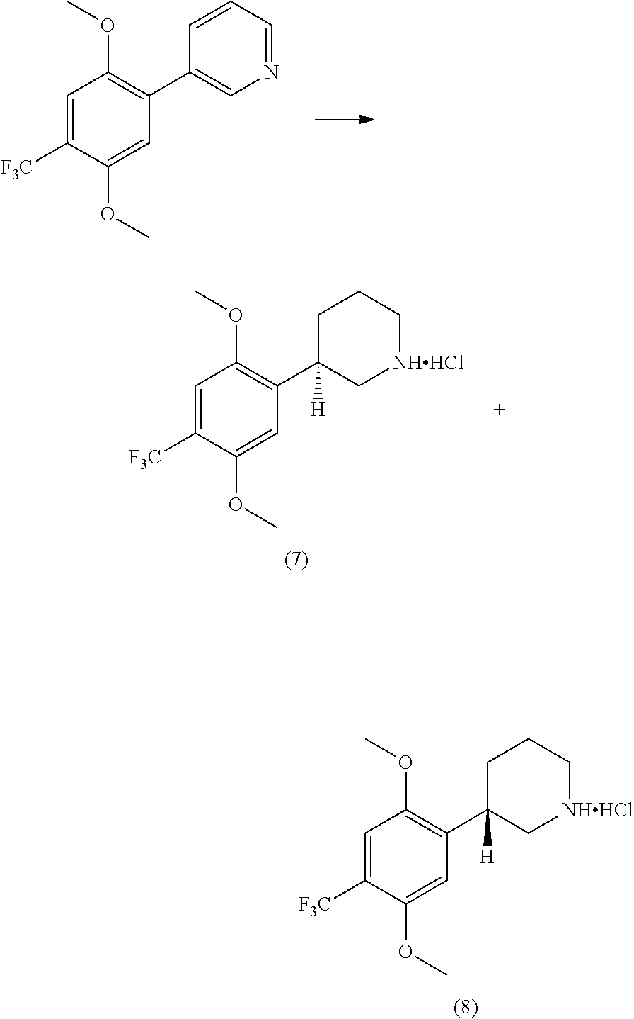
C1=C([F3C])C(OC)=CC(C2=CN=CC=C2)=C1OC.C1=C([F3C])C(OC)=CC(C2([H])C[NHHCl]CCC2)=C1OC.C1=C([F3C])C(OC)=CC(C2([H])C[NHHCl]CCC2)=C1OC
